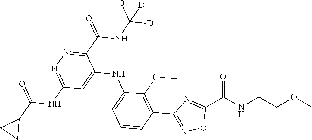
C1=CC=C(NC2=CC(NC(C3CC3)=O)=NN=C2C(NC([D])([D])[D])=O)C(OC)=C1C1=NOC(C(NCCOC)=O)=N1
